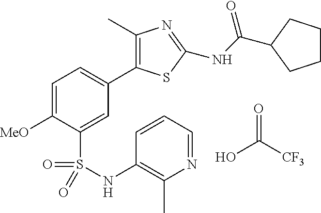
OC([CF3])=O.C1=C([MeO])C(S(=O)(=O)NC2=C(C)N=CC=C2)=CC(C2=C(C)N=C(NC(=O)C3CCCC3)S2)=C1
